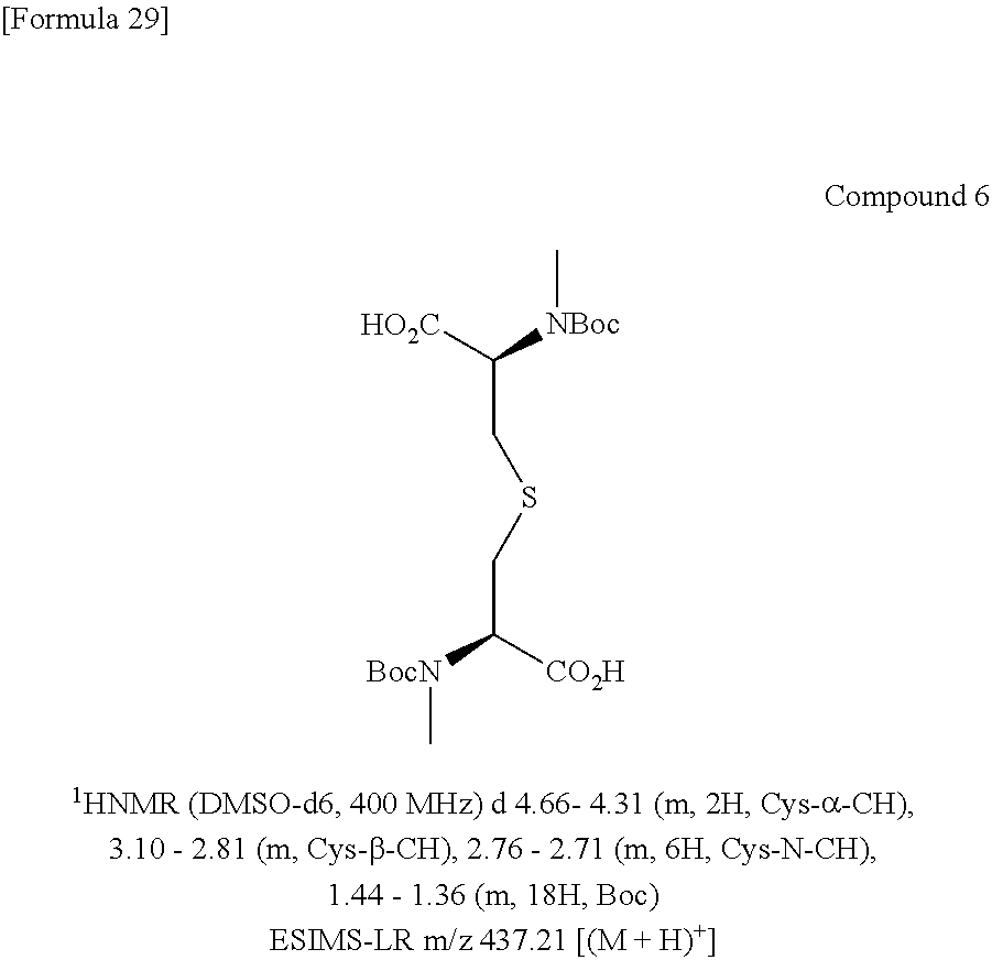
C[BocN]C(CSCC([HO2C])[NBoc]C)[CO2H]
